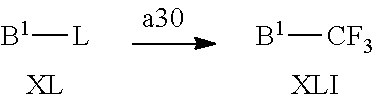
[B1][L].[XL].[B1][CF3].[XLI]
